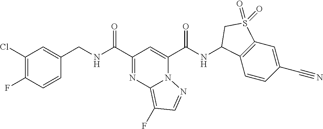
C1=CC(F)=C(Cl)C=C1CNC(=O)C1=NC2=C(F)C=NN2C(C(NC2C3=C(C=C(C#N)C=C3)S(=O)(=O)C2)=O)=C1
